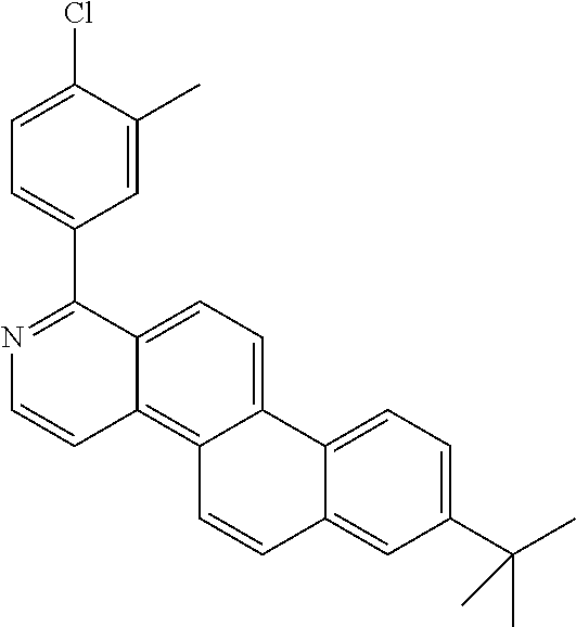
C1=C(C)C(Cl)=CC=C1C1=NC=CC2=C3C=CC4=CC(C(C)(C)C)=CC=C4C3=CC=C21
